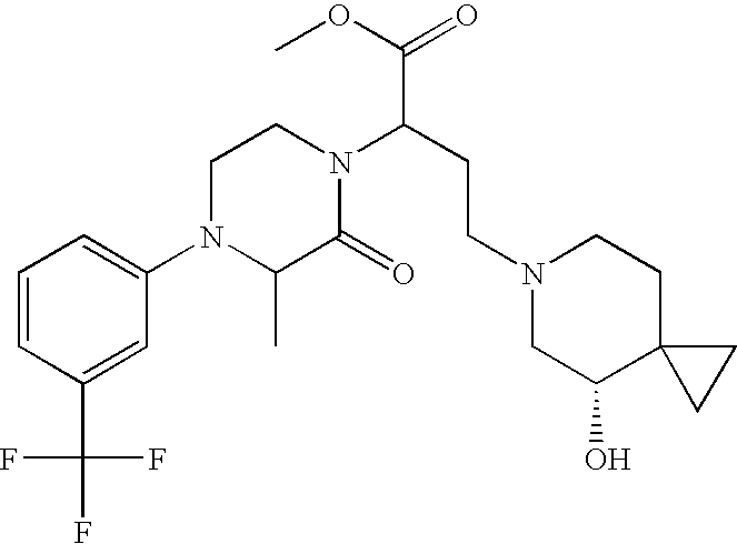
C1=CC(C(F)(F)F)=CC(N2C(C)C(=O)N(C(CCN3CC(O)C4(CC3)CC4)C(=O)OC)CC2)=C1
